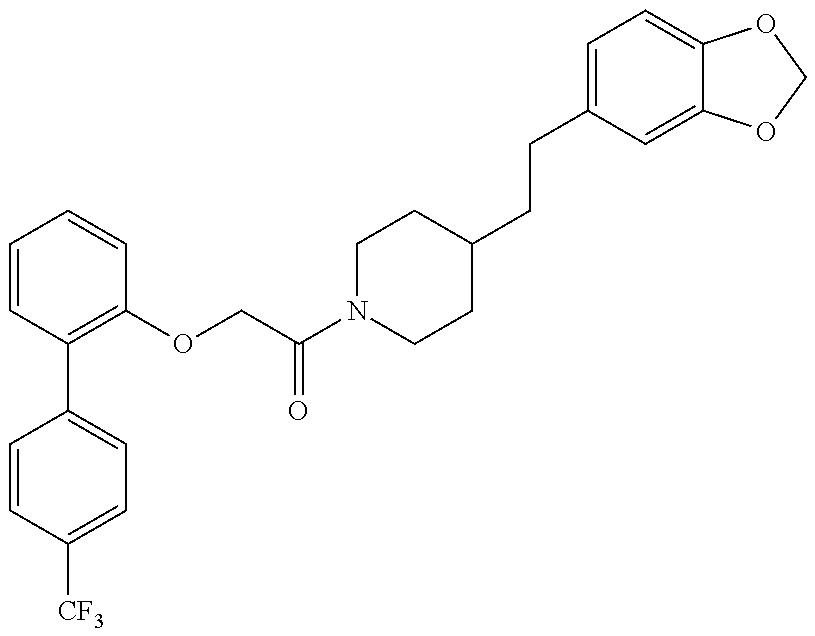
C1=CC([CF3])=CC=C1C1=C(OCC(N2CCC(CCC3=CC=C4C(=C3)OCO4)CC2)=O)C=CC=C1
